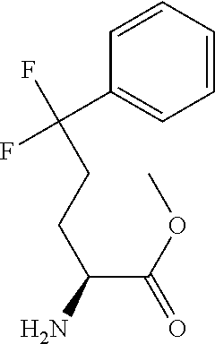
C1=CC(C(F)(F)CCC(N)C(OC)=O)=CC=C1
